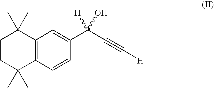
C1CC(C)(C)C2=C(C1(C)C)C=C(C(C#C[H])([H])O)C=C2
